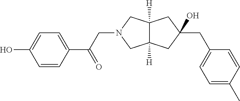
C1=CC(C(CN2CC3([H])C([H])(C2)CC(CC2=CC=C(C)C=C2)(O)C3)=O)=CC=C1O
